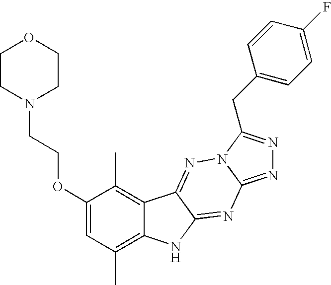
C1(OCCN2CCOCC2)=CC(C)=C2C(=C1C)C1=NN3C(=NN=C3CC3=CC=C(F)C=C3)N=C1N2
